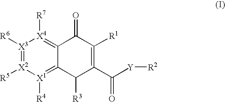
[X3]1([R6])=[X2]([R5])[X1]([R4])=C2C(=[X4]1[R7])C(=O)C([R1])=C(C([Y][R2])=O)C2[R3]
